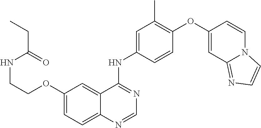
C12=CC=C(OCCNC(=O)CC)C=C1C(NC1=CC(C)=C(OC3=CC4=NC=CN4C=C3)C=C1)=NC=N2
